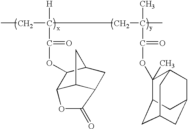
CCC(CC(C)(C)C(=O)OC1(C)C2CC3CC(CC1C3)C2)([H])C(=O)OC1C2C3C(CC1C3)C(=O)O2
